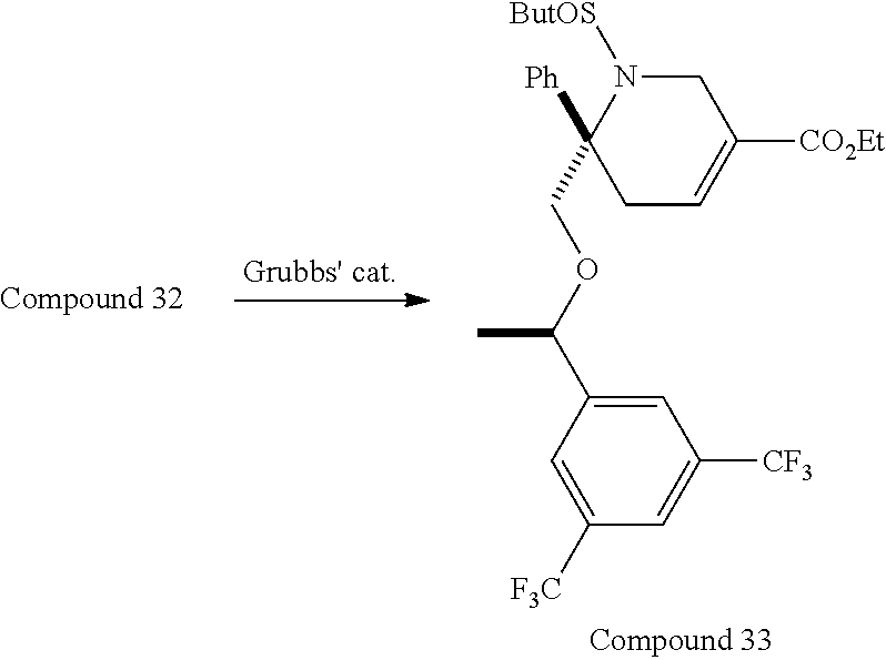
C1=C(C(OCC2([Ph])CC=C([CO2Et])CN2[ButOS])C)C=C([F3C])C=C1[CF3]
